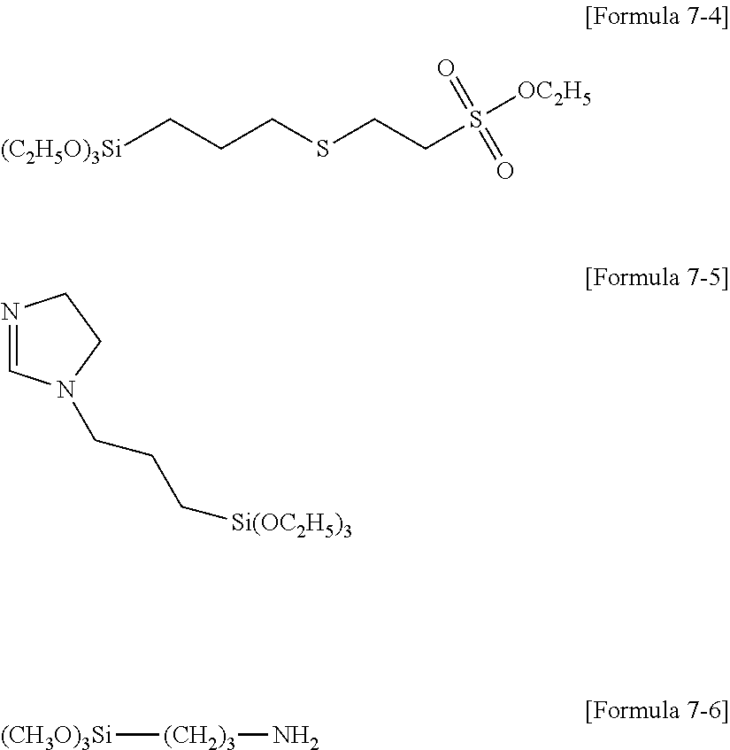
[(C2H5O)3Si]CCCSCCS([OC2H5])(=O)=O.N1=CN(CCC[Si(OC2H5)3])CC1.[(CH3O)3Si][(CH2)3]N
